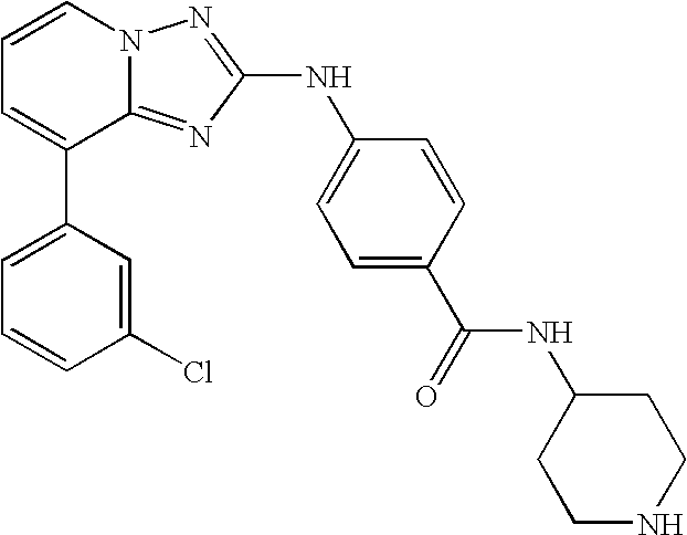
C1=C(C2=CC=CN3C2=NC(NC2=CC=C(C(=O)NC4CCNCC4)C=C2)=N3)C=C(Cl)C=C1
